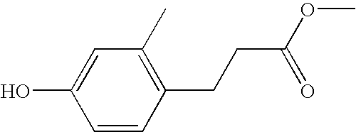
C1=CC(CCC(=O)OC)=C(C)C=C1O
